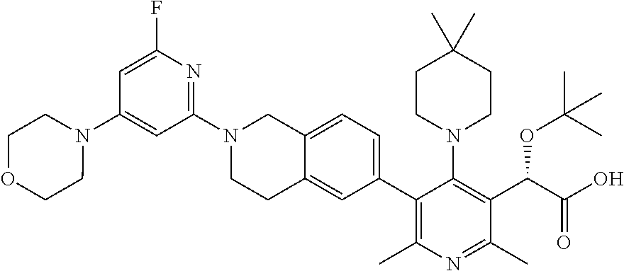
C1(N2CCOCC2)=CC(N2CCC3=CC(C4=C(C)N=C(C)C(C(C(=O)O)OC(C)(C)C)=C4N4CCC(C)(C)CC4)=CC=C3C2)=NC(F)=C1
